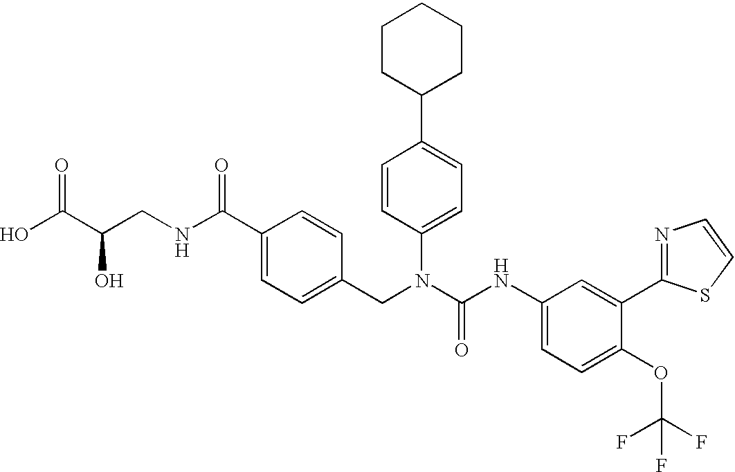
OC(C(CNC(C1=CC=C(CN(C(NC2=CC=C(OC(F)(F)F)C(C3=NC=CS3)=C2)=O)C2=CC=C(C3CCCCC3)C=C2)C=C1)=O)O)=O
